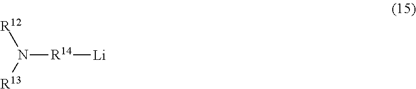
[R12]N([R13])[R14][Li]
